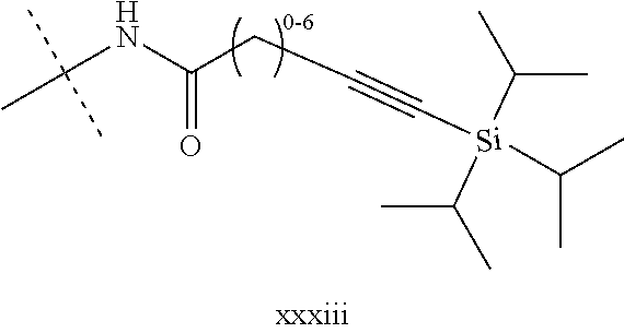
C(NC(=O)CC#C[Si](C(C)C)(C(C)C)C(C)C)(C)(C)C
